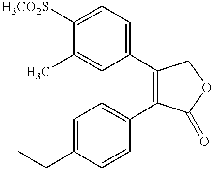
C1=C(C)C([H3CO2S])=CC=C1C1=C(C2=CC=C(CC)C=C2)C(=O)OC1
